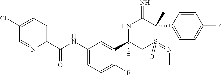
C1(C(NC2=CC=C(F)C(C3(C)CS(=O)(=NC)C(C4=CC=C(F)C=C4)(C)C(=N)N3)=C2)=O)=CC=C(Cl)C=N1
